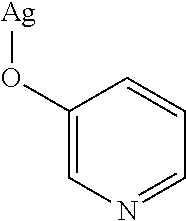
C1(O[Ag])=CN=CC=C1
